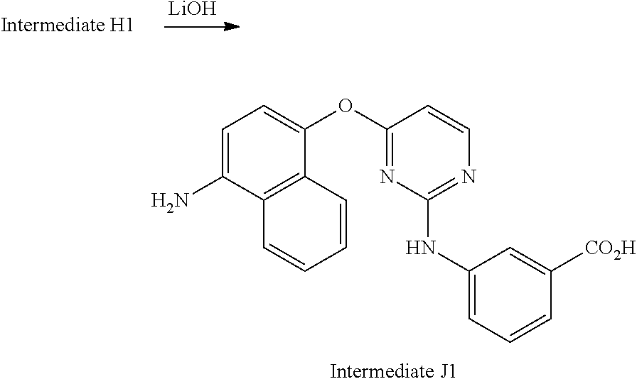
[LiOH].C1=C(N)C2=C(C(OC3=NC(NC4=CC=CC([CO2H])=C4)=NC=C3)=C1)C=CC=C2
